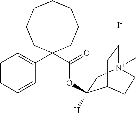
[I-].C1=CC=CC(C2(C(=O)OC3([H])C[N+]4(C)CCC3CC4)CCCCCCC2)=C1
